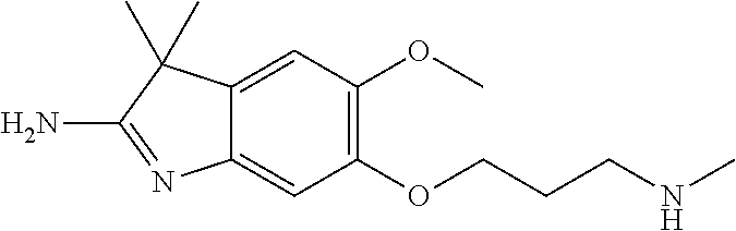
C1(OC)=C(OCCCNC)C=C2C(=C1)C(C)(C)C(N)=N2
